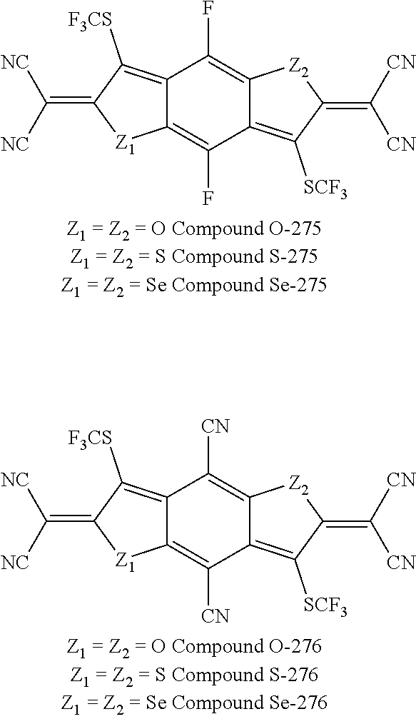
C1(F)=C2C(=C([SCF3])C(=C([CN])[CN])[Z2]2)C(F)=C2C1=C([F3CS])C(=C([NC])[NC])[Z1]2.C1([CN])=C2C(=C([SCF3])C(=C([CN])[CN])[Z2]2)C([CN])=C2C1=C([F3CS])C(=C([NC])[NC])[Z1]2
